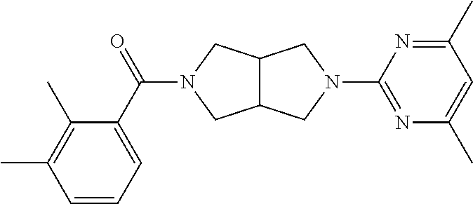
C12C(CN(C3=NC(C)=CC(C)=N3)C1)CN(C(=O)C1=CC=CC(C)=C1C)C2
